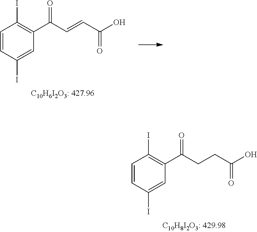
C1=CC(I)=CC(C(CCC(O)=O)=O)=C1I.C1=CC(I)=CC(C(C=CC(O)=O)=O)=C1I
